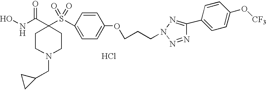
Cl.C1CN(CC2CC2)CCC1(C(NO)=O)S(=O)(=O)C1=CC=C(OCCCN2N=C(C3=CC=C(O[CF3])C=C3)N=N2)C=C1
